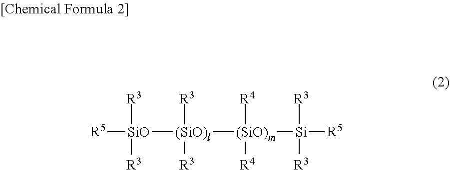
[R5][SiO]([(SiO)l]([(SiO)m]([Si]([R5])([R3])[R3])([R4])[R4])([R3])[R3])([R3])[R3]
